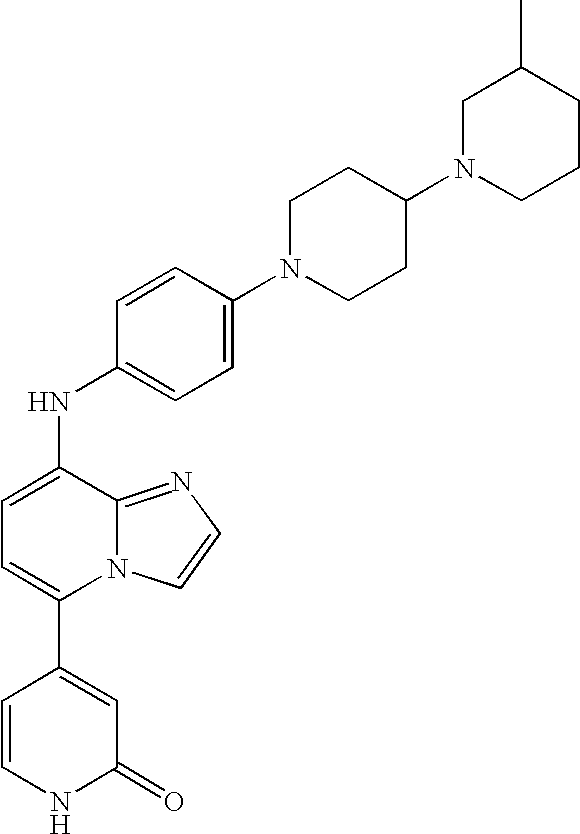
C1=CC(N2CCC(N3CCCC(C)C3)CC2)=CC=C1NC1=CC=C(C2=CC(=O)NC=C2)N2C1=NC=C2
